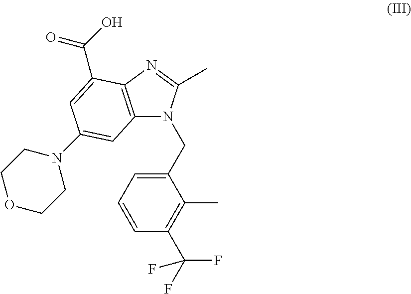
C12=C(N=C(C)N1CC1=CC=CC(C(F)(F)F)=C1C)C(C(O)=O)=CC(N1CCOCC1)=C2
